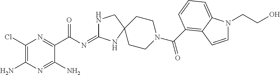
C1(Cl)=C(N)N=C(N)C(C(=O)N=C2NCC3(N2)CCN(C(=O)C2=C4C(=CC=C2)N(CCO)C=C4)CC3)=N1
